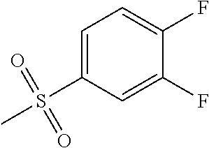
C1=C(S(C)(=O)=O)C=C(F)C(F)=C1
